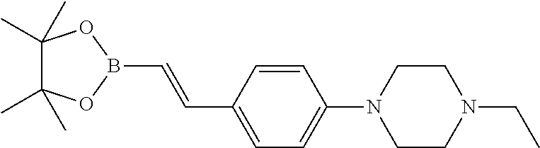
C(B1OC(C)(C)C(C)(C)O1)=CC1=CC=C(N2CCN(CC)CC2)C=C1
